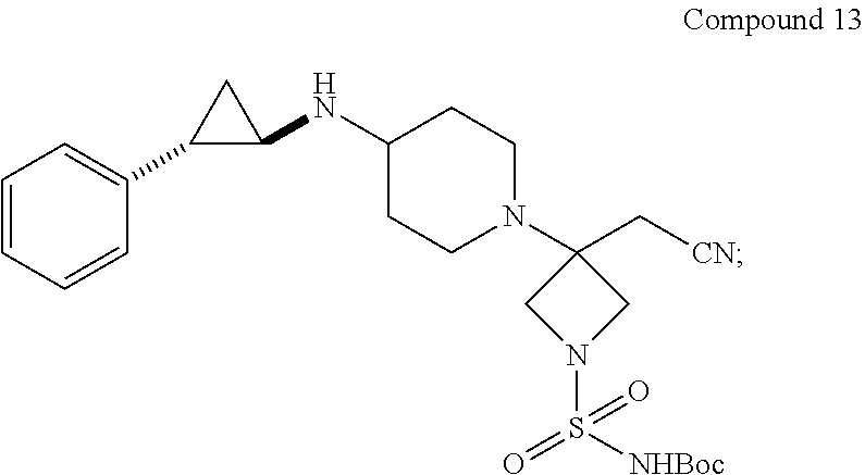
C1=CC=CC(C2C(NC3CCN(C4(C[CN])CN(S(=O)(=O)[NHBoc])C4)CC3)C2)=C1
